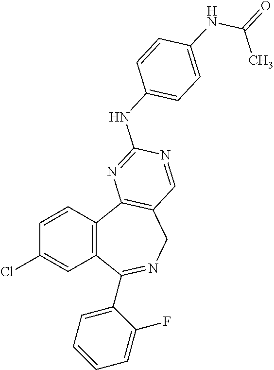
C1=CC2=C(C=C1Cl)C(C1=CC=CC=C1F)=NCC1=C2N=C(NC2=CC=C(NC(=O)C)C=C2)N=C1
